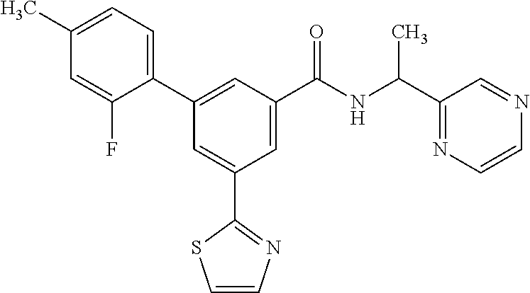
C1=CN=C(C2=CC(C3=CC=C(C)C=C3F)=CC(C(NC(C3=NC=CN=C3)C)=O)=C2)S1
